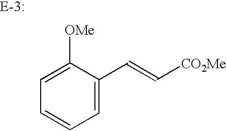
C1=CC=C([OMe])C(C=C[CO2Me])=C1
